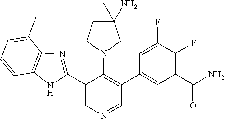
C1(C)=CC=CC2=C1N=C(C1=CN=CC(C3=CC(C(N)=O)=C(F)C(F)=C3)=C1N1CC(N)(C)CC1)N2
